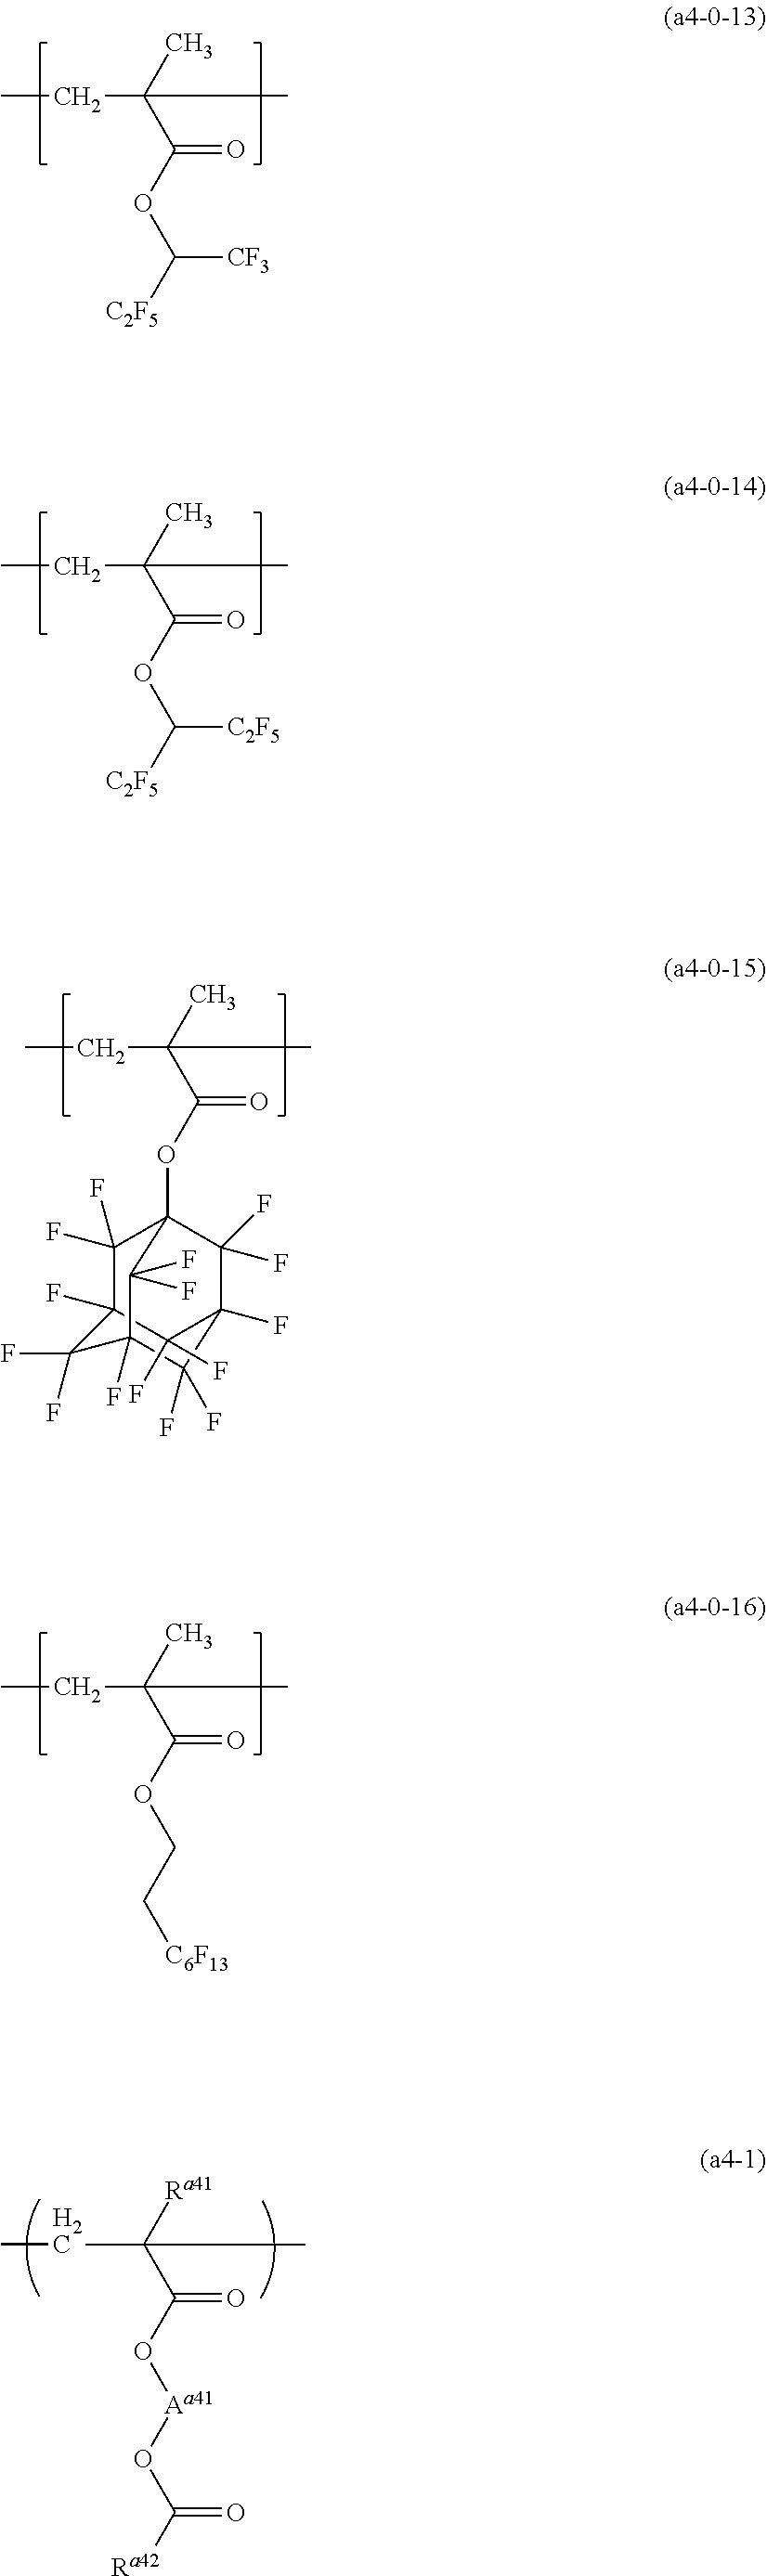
CCC(C(OC([C2F5])[CF3])=O)(C)C.CCC(C(OC([C2F5])[C2F5])=O)(C)C.CCC(C(OC12C(F)(F)C3(F)C(F)(F)C(F)(C1(F)F)C(F)(F)C(F)(C3(F)F)C2(F)F)=O)(C)C.CCC(C(OCC[C6F13])=O)(C)C.CCC(C(O[Aa41]OC([Ra42])=O)=O)([Ra41])C
